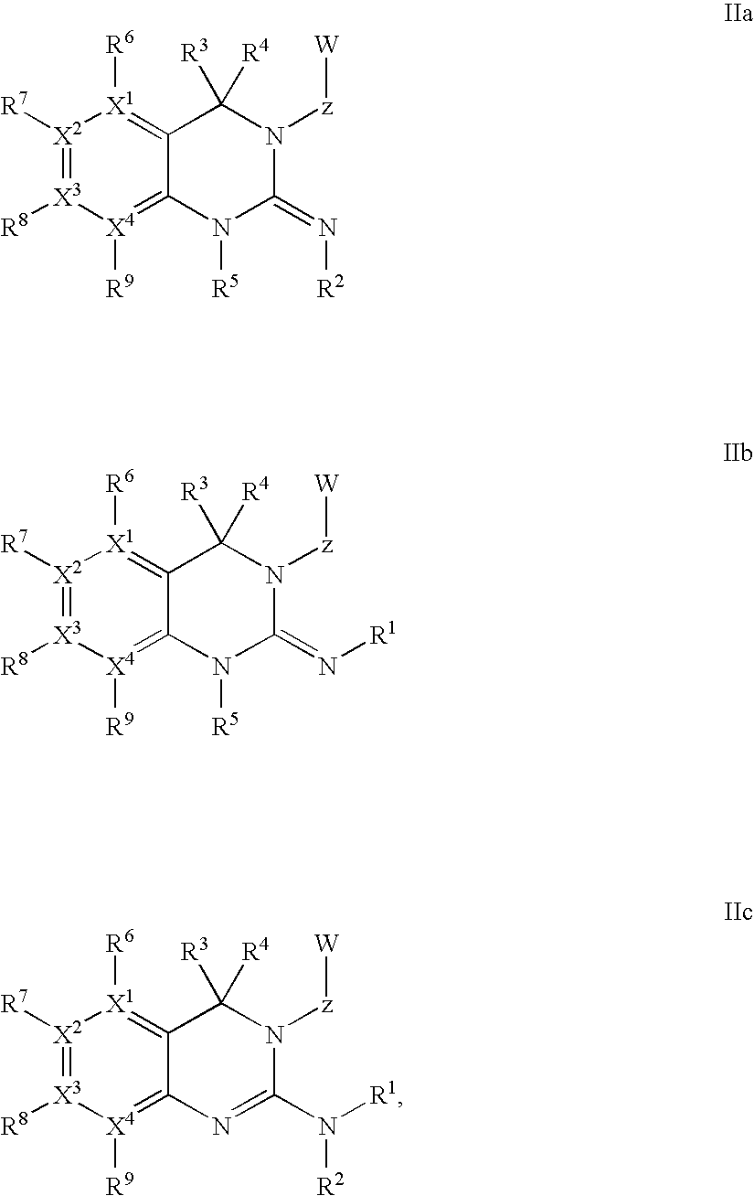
[X2]1([R7])=[X3]([R8])[X4]([R9])=C2C(=[X1]1[R6])C([R3])([R4])N([z][W])C(=N[R2])N2[R5].[X2]1([R7])=[X3]([R8])[X4]([R9])=C2C(=[X1]1[R6])C([R3])([R4])N([z][W])C(=N[R1])N2[R5].[X2]1([R7])=[X3]([R8])[X4]([R9])=C2C(=[X1]1[R6])C([R3])([R4])N([z][W])C(N([R1])[R2])=N2
